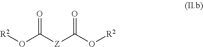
[R2]OC([Z]C(O[R2])=O)=O
